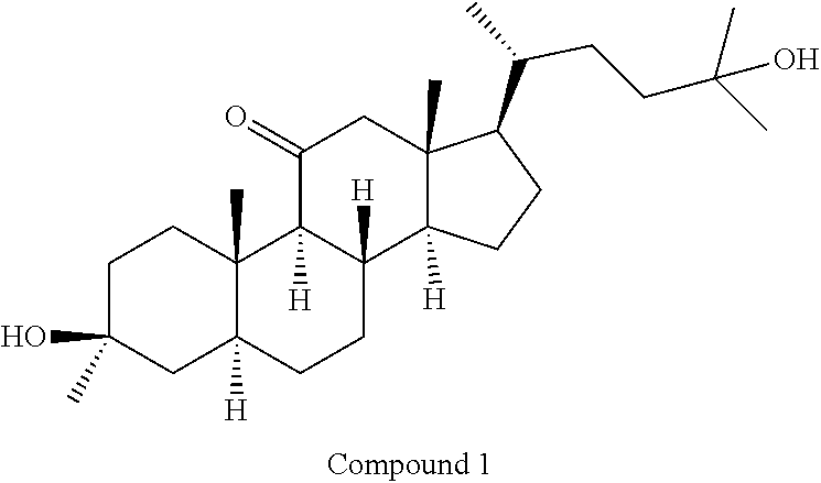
C1C(O)(C)CC2([H])C(C)(C1)C1([H])C([H])(CC2)C2([H])C(C)(CC1=O)C(C(CCC(C)(C)O)C)CC2
